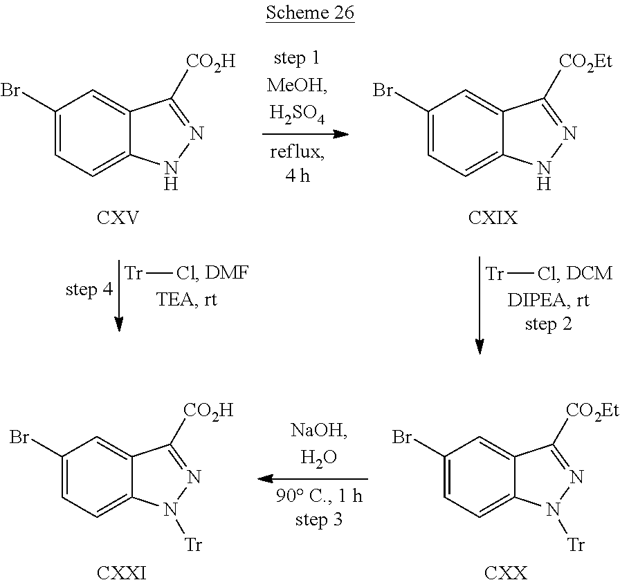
C1(Br)=CC=C2C(=C1)C([CO2H])=NN2.[Tr]Cl.[Tr]Cl.C1(Br)=CC=C2C(=C1)C([CO2Et])=NN2.[DMF].C1(Br)=CC=C2C(=C1)C([CO2H])=NN2[Tr].[CXXI].C1(Br)=CC=C2C(=C1)C([CO2Et])=NN2[Tr].[CXX]
